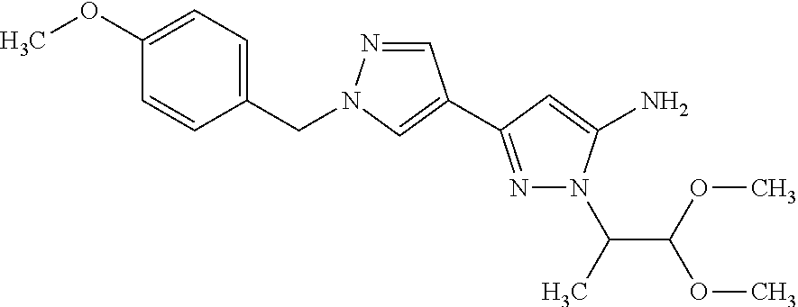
C1=C(OC)C=CC(CN2N=CC(C3=NN(C(C(OC)OC)C)C(N)=C3)=C2)=C1
